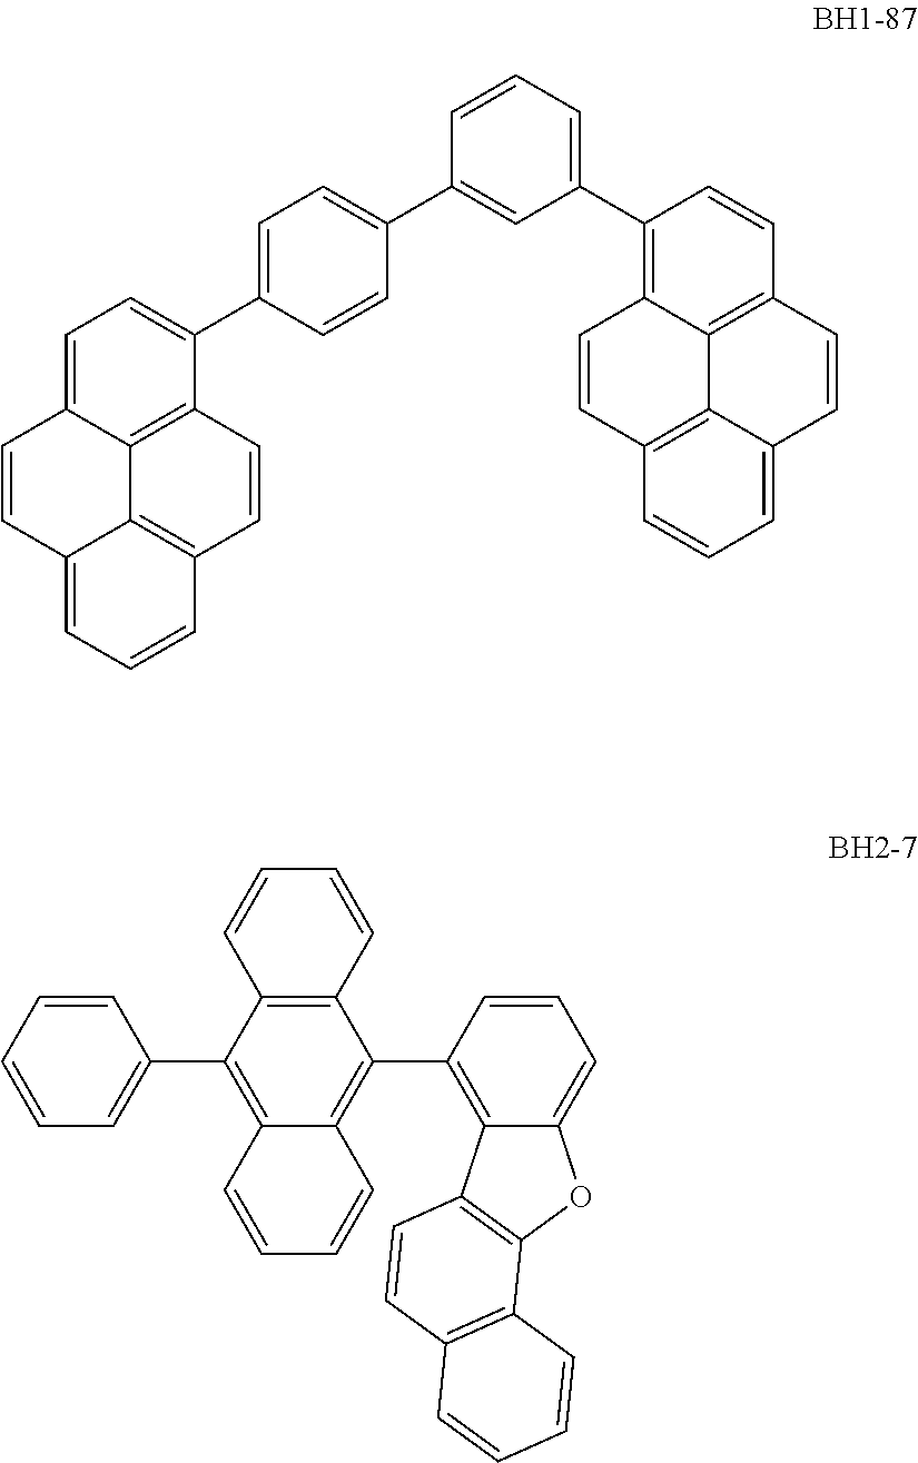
C1=CC(C2=CC=C(C3=CC=C4C=CC5=CC=CC6=C5C4=C3C=C6)C=C2)=CC(C2=C3C4=C(C=C2)C=CC2=CC=CC(=C24)C=C3)=C1.C12=C(C(C3=C4C(=CC=C3)OC3=C4C=CC4=C3C=CC=C4)=C3C(=C1C1=CC=CC=C1)C=CC=C3)C=CC=C2
